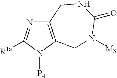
C12=C(N([P4])C([R1a])=N1)CN([M3])C(=O)NC2
